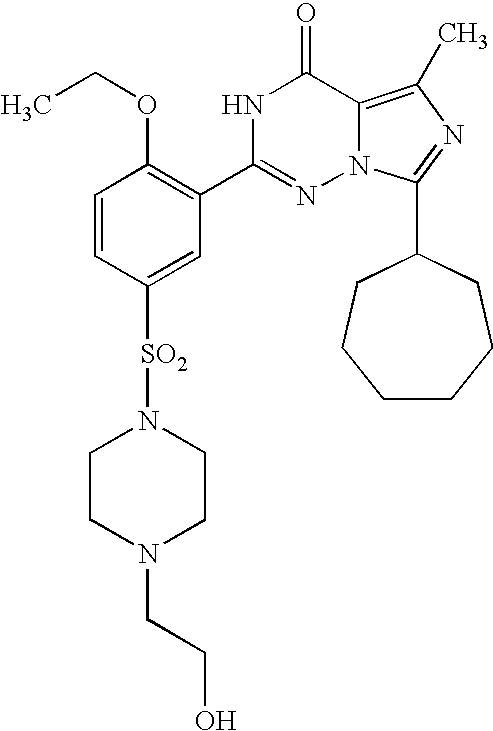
C1=CC([SO2]N2CCN(CCO)CC2)=CC(C2=NN3C(=C(C)N=C3C3CCCCCC3)C(=O)N2)=C1OCC
